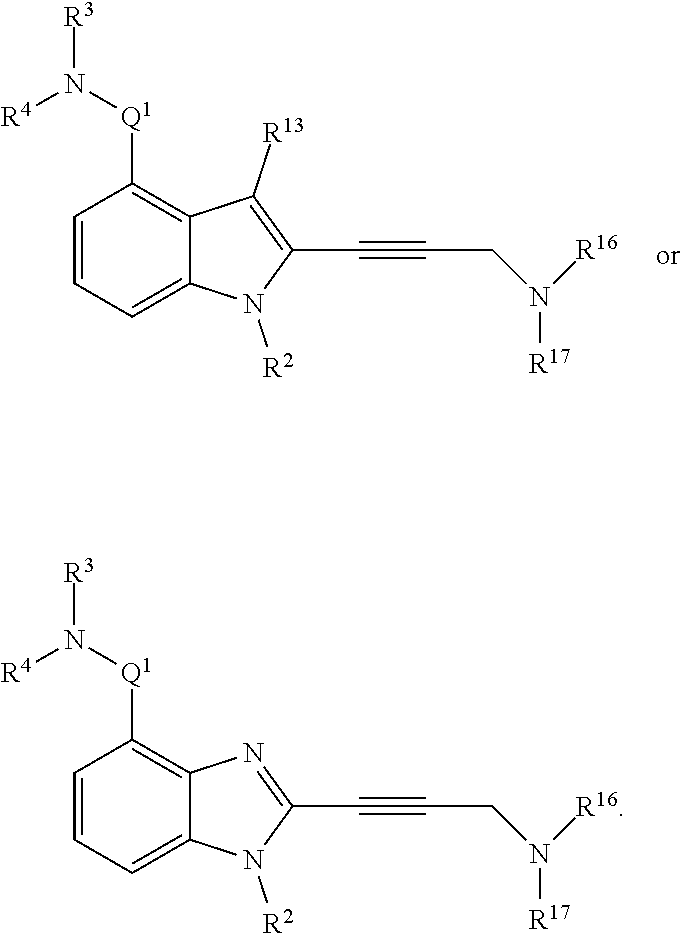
C1=CC=C2C(=C1[Q1]N([R3])[R4])C([R13])=C(C#CCN([R16])[R17])N2[R2].C1=CC=C2C(=C1[Q1]N([R3])[R4])N=C(C#CCN([R16])[R17])N2[R2]
